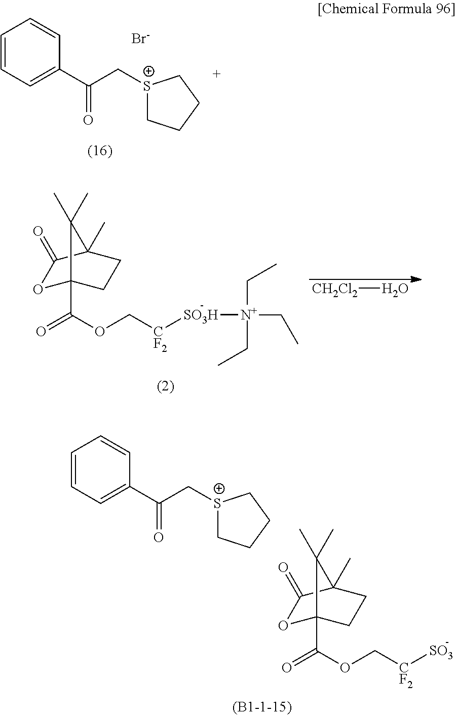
O1C2(C(OC[CF2][SO3H][N+](CC)(CC)CC)=O)CCC(C)(C1=O)C2(C)C.[CH2Cl2]O.O1C2(C(OC[CF2][SO3])=O)CCC(C)(C1=O)C2(C)C.C1=CC=C(C(C[S+]2CCCC2)=O)C=C1.C1=CC=C(C(C[S+]2CCCC2)=O)C=C1.[Br-]
